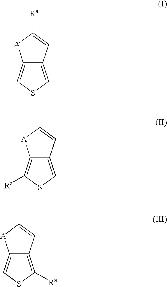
C12=CSC=C1C=C([Ra])[A]2.C12=C([Ra])SC=C1C=C[A]2.C12=CSC([Ra])=C1C=C[A]2
